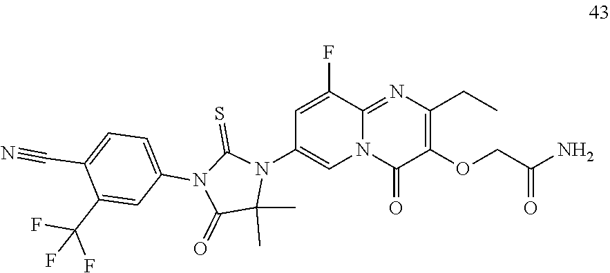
C1(C(F)(F)F)=CC(N2C(=O)C(C)(C)N(C3=CN4C(=NC(CC)=C(OCC(N)=O)C4=O)C(F)=C3)C2=S)=CC=C1C#N
